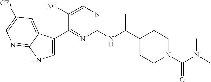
C1=C(C2=NC(NC(C3CCN(C(=O)N(C)C)CC3)C)=NC=C2[NC])C2=CC([CF3])=CN=C2N1
